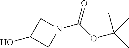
C1C(O)CN1C(OC(C)(C)C)=O
